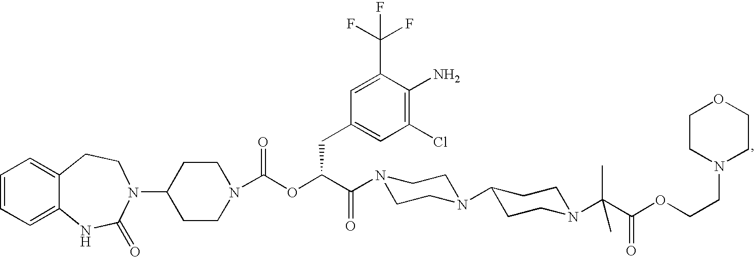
C1=CC=C2C(=C1)CCN(C1CCN(C(OC(C(=O)N3CCN(C4CCN(C(C(OCCN5CCOCC5)=O)(C)C)CC4)CC3)CC3=CC(Cl)=C(N)C(C(F)(F)F)=C3)=O)CC1)C(=O)N2
